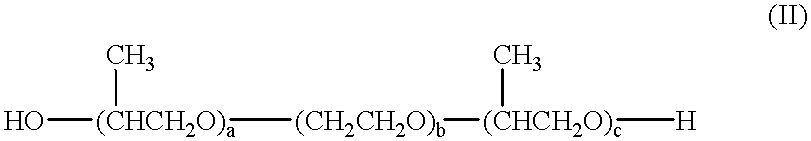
O[(CHCH2O)a]([(CH2CH2O)b][(CHCH2O)c]([H])C)C
